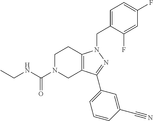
C1N(C(NCC)=O)CC2=C(C1)N(CC1=CC=C(F)C=C1F)N=C2C1=CC=CC(C#N)=C1
